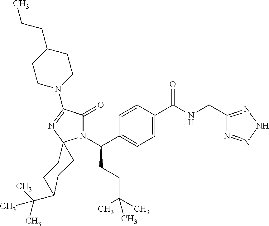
CCCC1CCN(C2=NC3(N(C(C4=CC=C(C(NCC5=NNN=N5)=O)C=C4)CCC(C)(C)C)C2=O)CCC(C(C)(C)C)CC3)CC1
